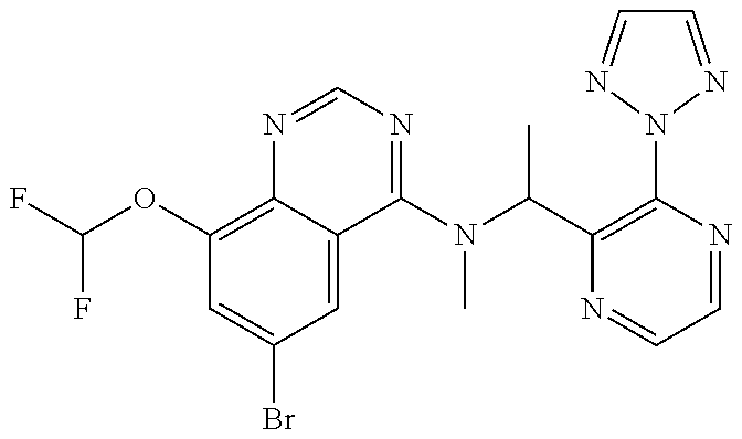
C1(OC(F)F)=C2C(=CC(Br)=C1)C(N(C(C1=C(N3N=CC=N3)N=CC=N1)C)C)=NC=N2
